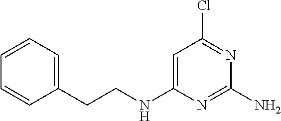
C1=C(NCCC2=CC=CC=C2)N=C(N)N=C1Cl
